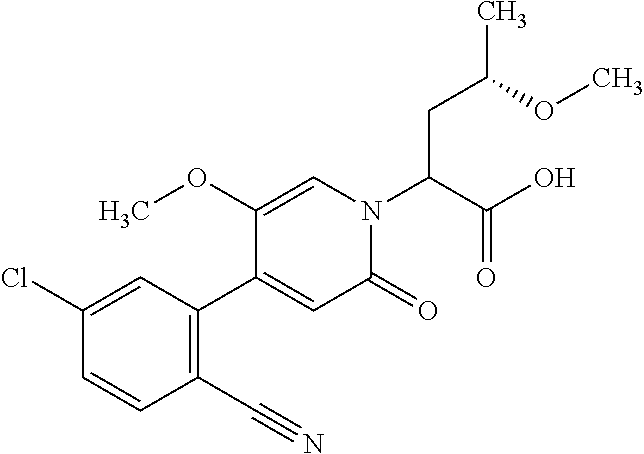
C(C(C)OC)C(N1C=C(OC)C(C2=C(C#N)C=CC(Cl)=C2)=CC1=O)C(O)=O
